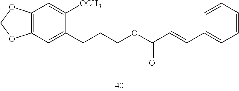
C12=C(OCO1)C=C([OCH3])C(CCCOC(C=CC1=CC=CC=C1)=O)=C2
